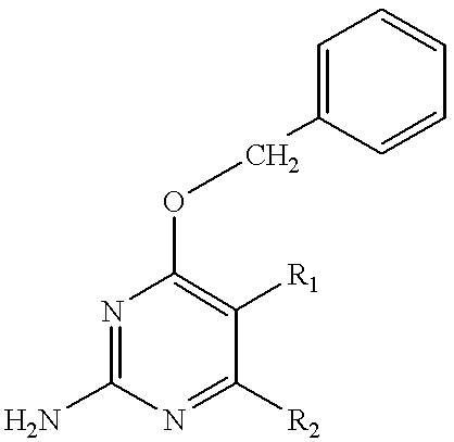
C(OC1=C([R1])C([R2])=NC(N)=N1)C1=CC=CC=C1
